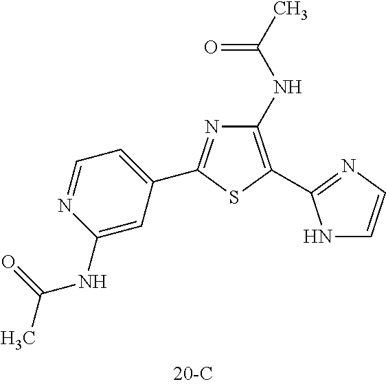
N1=C(C2=CC=NC(NC(C)=O)=C2)SC(C2=NC=CN2)=C1NC(C)=O
